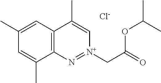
C12=C(C=C(C)C=C1C)C(C)=C[N+](CC(=O)OC(C)C)=N2.[Cl-]
